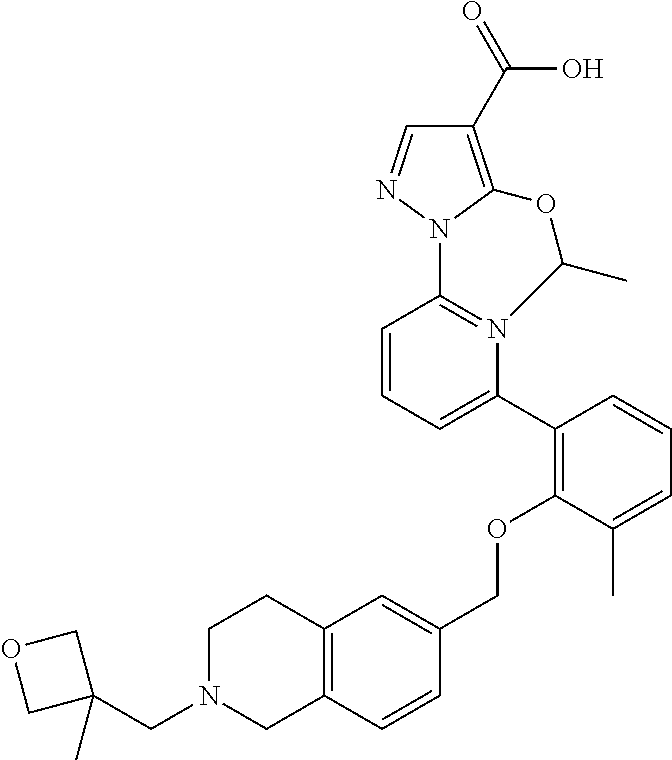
C1=CC=C(C2=C(OCC3=CC4=C(C=C3)CN(CC3(C)COC3)CC4)C(C)=CC=C2)N2=C1N1N=CC(C(=O)O)=C1OC2C
